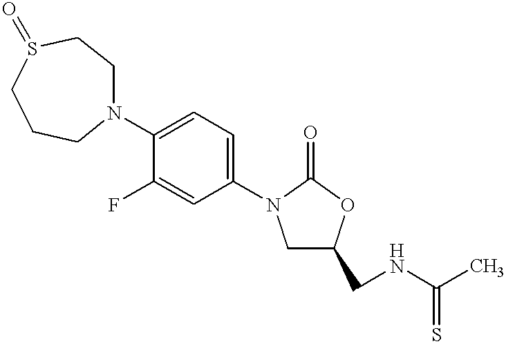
N1(C2=CC=C(N3CC(CNC(C)=S)OC3=O)C=C2F)CCS(=O)CCC1
